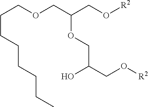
C(OCC(CO[R2])OCC(CO[R2])O)CCCCCCC
